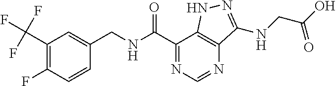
O=C(C1=NC=NC2=C1NN=C2NCC(O)=O)NCC1=CC(C(F)(F)F)=C(F)C=C1
